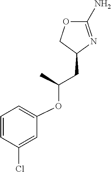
C1(N)=NC(CC(OC2=CC=CC(Cl)=C2)C)CO1
